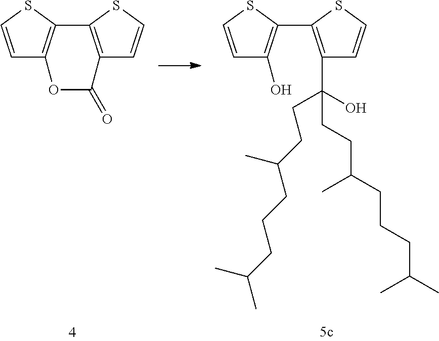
C1=CSC2=C1OC(=O)C1=C2SC=C1.C1=CSC(C2=C(C(CCC(CCCC(C)C)C)(O)CCC(C)CCCC(C)C)C=CS2)=C1O
